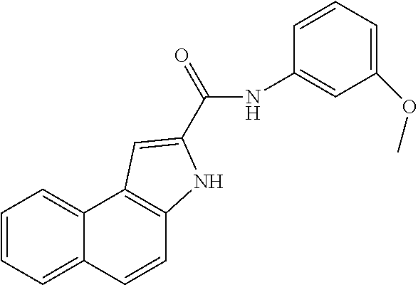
C1=CC2=CC=CC=C2C2=C1NC(C(=O)NC1=CC(OC)=CC=C1)=C2
